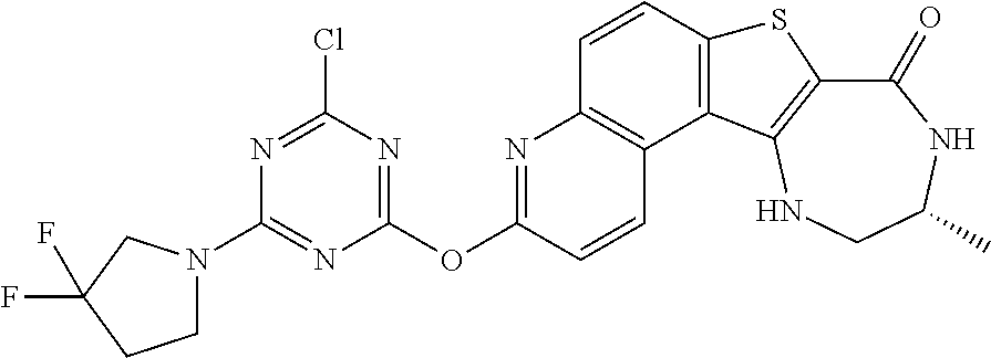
C1(=O)C2=C(NCC(C)N1)C1=C(S2)C=CC2=C1C=CC(OC1=NC(Cl)=NC(N3CCC(F)(F)C3)=N1)=N2
